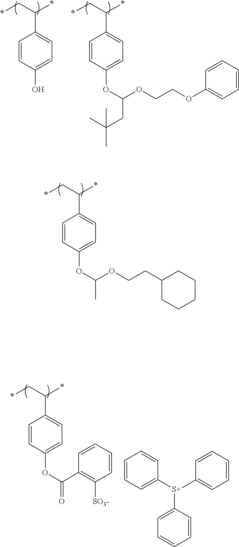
*CC(*)C1=CC=C(OC(OCCC2CCCCC2)C)C=C1.*CC(*)C1=CC=C(O)C=C1.*CC(*)C1=CC=C(OC(CC(C)(C)C)OCCOC2=CC=CC=C2)C=C1.*CC(*)C1=CC=C(OC(=O)C2=C([SO3-])C=CC=C2)C=C1.C1=CC=C([S+](C2=CC=CC=C2)C2=CC=CC=C2)C=C1
